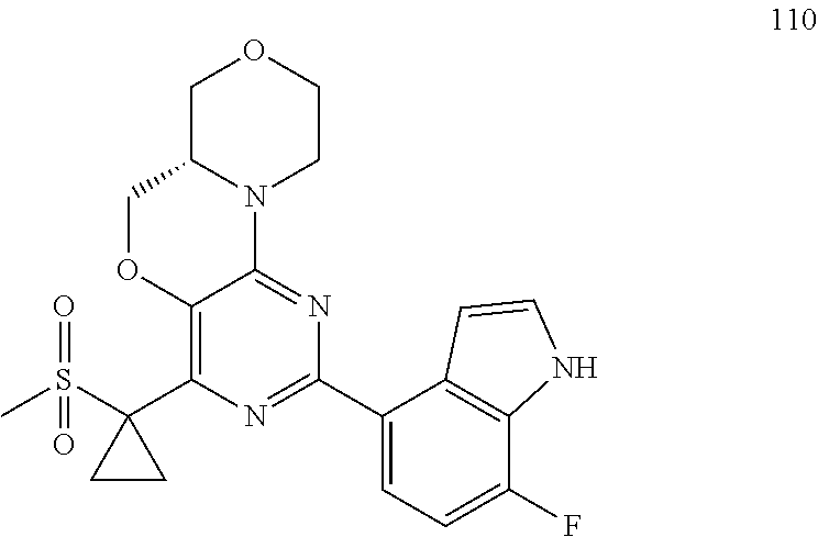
C1C2N(CCO1)C1=NC(C3=CC=C(F)C4=C3C=CN4)=NC(C3(S(C)(=O)=O)CC3)=C1OC2
